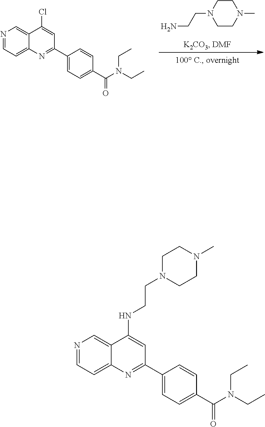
NCCN1CCN(C)CC1.C12=CN=CC=C1N=C(C1=CC=C(C(N(CC)CC)=O)C=C1)C=C2Cl.C12=CN=CC=C1N=C(C1=CC=C(C(N(CC)CC)=O)C=C1)C=C2NCCN1CCN(C)CC1
